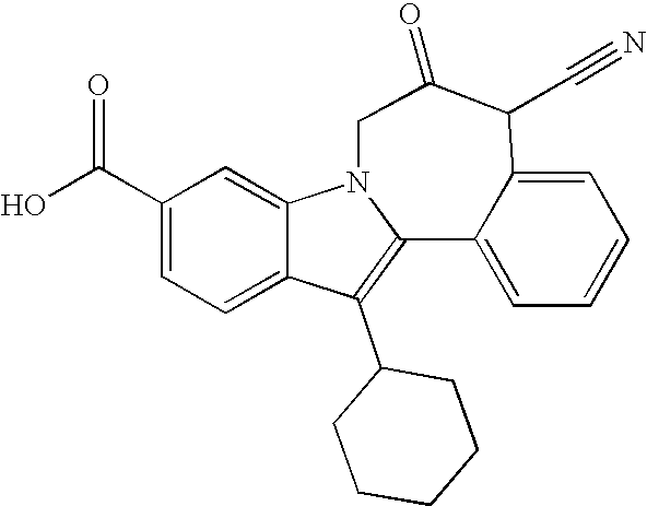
C1(C(O)=O)=CC=C2C(=C1)N1C(=C2C2CCCCC2)C2=CC=CC=C2C(C#N)C(=O)C1
